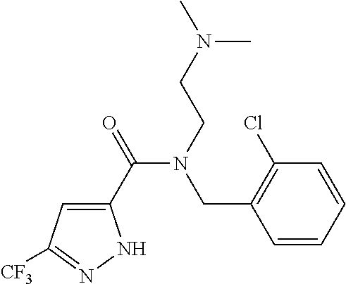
C1(C(=O)N(CCN(C)C)CC2=C(Cl)C=CC=C2)=CC([CF3])=NN1
